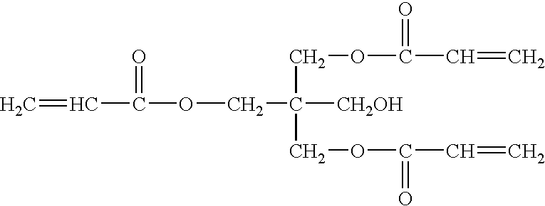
C=CC(OCC([CH2OH])(COC(C=C)=O)COC(C=C)=O)=O
